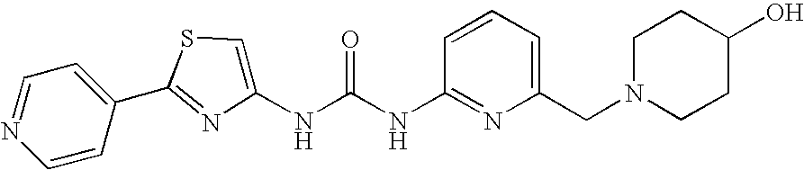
C1=CC(C2=NC(NC(NC3=NC(CN4CCC(O)CC4)=CC=C3)=O)=CS2)=CC=N1
